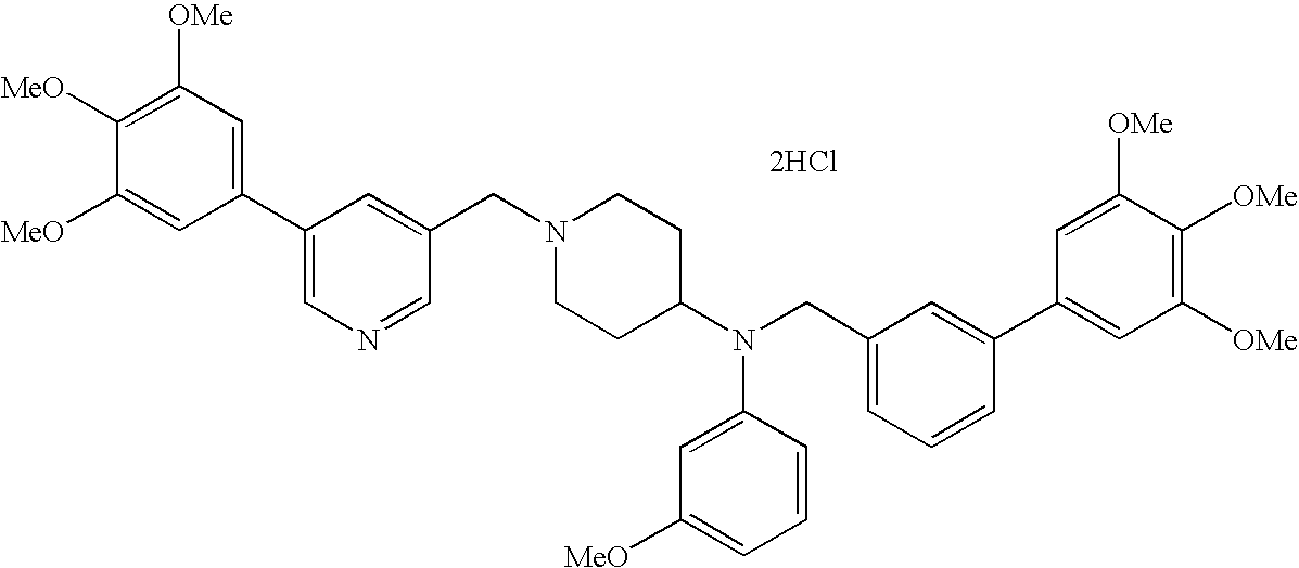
C1=C([MeO])C([MeO])=C([OMe])C=C1C1=CN=CC(CN2CCC(N(CC3=CC=CC(C4=CC([OMe])=C([OMe])C([OMe])=C4)=C3)C3=CC([MeO])=CC=C3)CC2)=C1.[2HCl]
